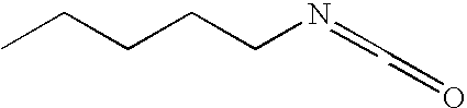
C(CCCC)N=CC=O
